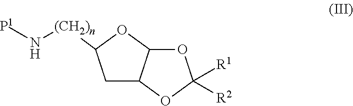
C1C2C(OC1[(CH2)n]N[P1])OC([R1])([R2])O2
